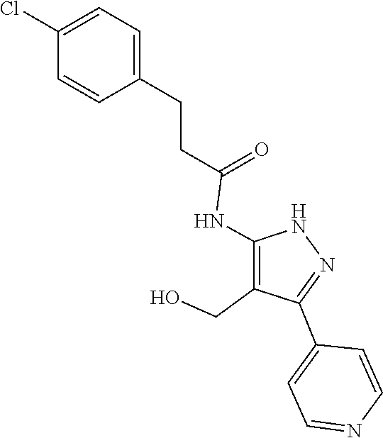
N1C(NC(CCC2=CC=C(Cl)C=C2)=O)=C(CO)C(C2=CC=NC=C2)=N1
